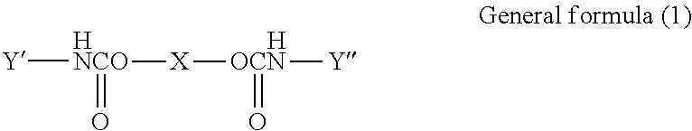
[Y][HNCO](=O)[X][OCN](=O)[Y].[H]
